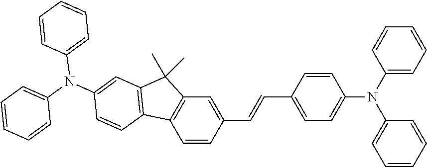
C1=CC(C=CC2=CC=C(N(C3=CC=CC=C3)C3=CC=CC=C3)C=C2)=CC2=C1C1=C(C2(C)C)C=C(N(C2=CC=CC=C2)C2=CC=CC=C2)C=C1
